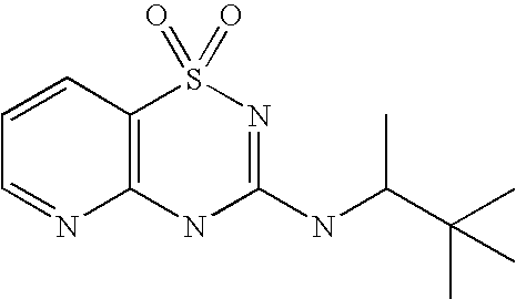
C1=CC2=C(N=C1)NC(NC(C(C)(C)C)C)=NS2(=O)=O
